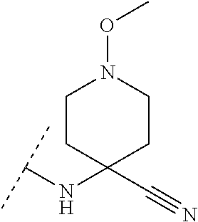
C(NC1(C#N)CCN(OC)CC1)(C)C
